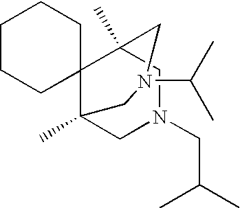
C12(C3(C)CN(CC(C)C)CC1(C)CN(C(C)C)C3)CCCCC2
